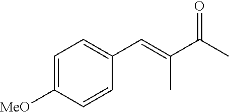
C1=C([MeO])C=CC(C=C(C(C)=O)C)=C1
